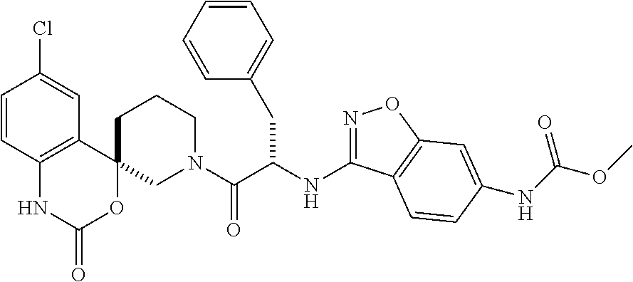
C12=C(C=C(Cl)C=C1)C1(OC(=O)N2)CN(C(C(CC2=CC=CC=C2)NC2=NOC3=C2C=CC(NC(OC)=O)=C3)=O)CCC1
